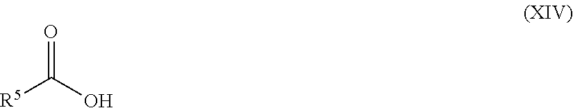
O=C(O)[R5]
